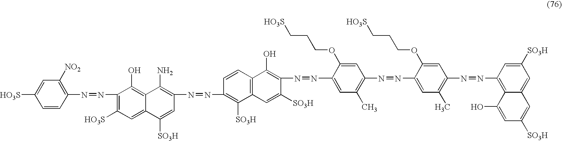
C1(N=NC2=C([HO3S])C=C3C(=C2O)C(N)=C(N=NC2=C([SO3H])C4=C(C=C2)C(O)=C(N=NC2=CC(C)=C(N=NC5=CC(C)=C(N=NC6=C7C(=CC([SO3H])=C6)C=C([SO3H])C=C7O)C=C5OCCC[HO3S])C=C2OCCC[HO3S])C([SO3H])=C4)C=C3[SO3H])=C([NO2])C=C([HO3S])C=C1
